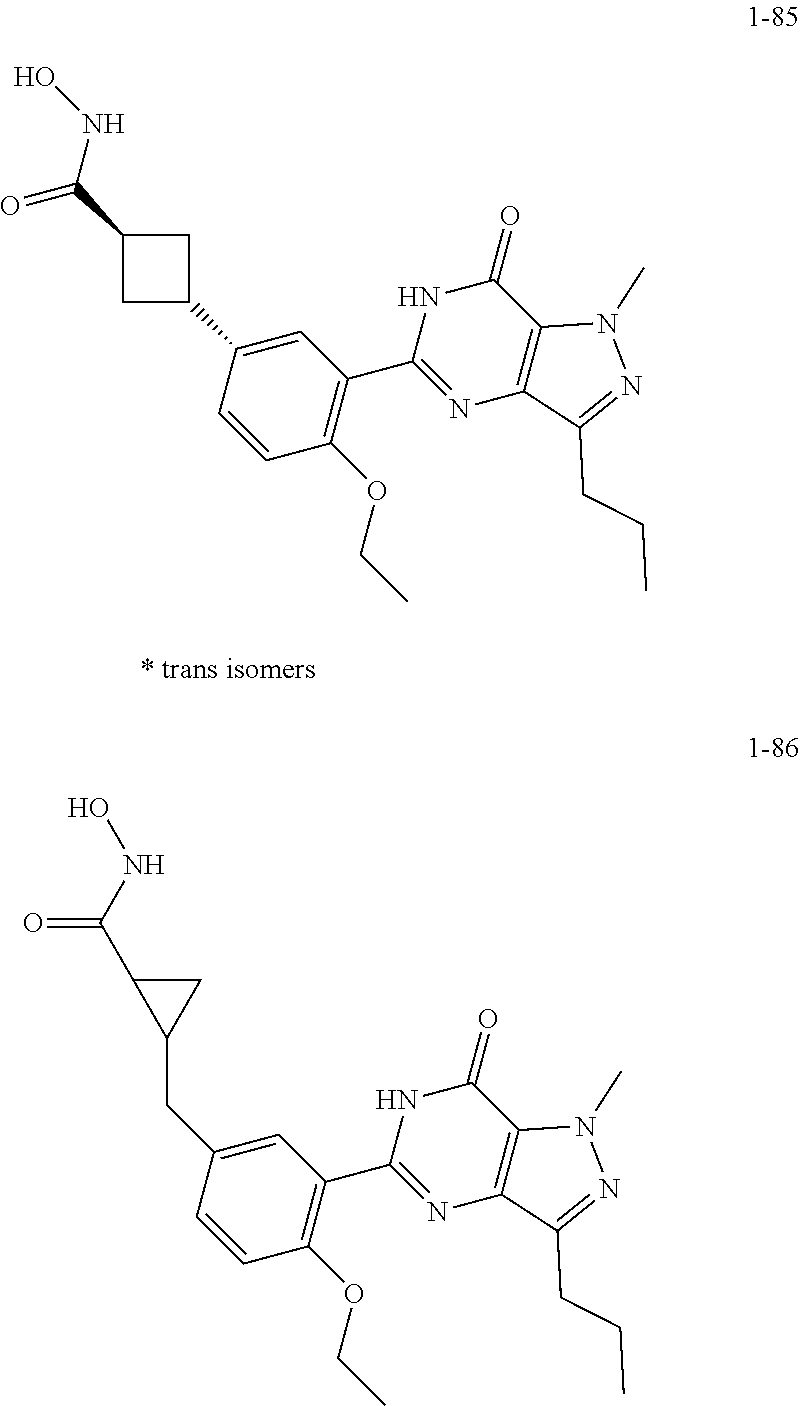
C1(C2=CC(C3=NC4=C(C(=O)N3)N(C)N=C4CCC)=C(OCC)C=C2)CC(C(NO)=O)C1.C(C1=CC(C2=NC3=C(C(=O)N2)N(C)N=C3CCC)=C(OCC)C=C1)C1CC1C(=O)NO
